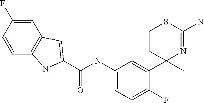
C1=CC(F)=CC2=C1NC(C(NC1=CC=C(F)C(C3(C)N=C(N)SCC3)=C1)=O)=C2
